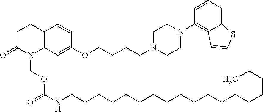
C1C(=O)N(COC(NCCCCCCCCCCCCCCCCCC)=O)C2=C(C1)C=CC(OCCCCN1CCN(C3=C4C(=CC=C3)SC=C4)CC1)=C2
